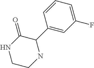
C1(C2=CC(F)=CC=C2)C(=O)NCCN1
